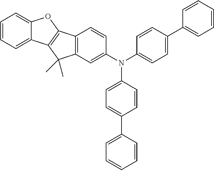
C1=CC=C2C(=C1)OC1=C2C(C)(C)C2=C1C=CC(N(C1=CC=C(C3=CC=CC=C3)C=C1)C1=CC=C(C3=CC=CC=C3)C=C1)=C2
